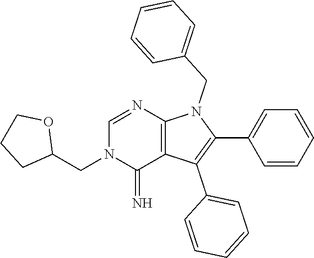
C(C1OCCC1)N1C(=N)C2=C(N=C1)N(CC1=CC=CC=C1)C(C1=CC=CC=C1)=C2C1=CC=CC=C1
